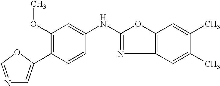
C1(OC)=C(C2=CN=CO2)C=CC(NC2=NC3=C(O2)C=C(C)C(C)=C3)=C1
